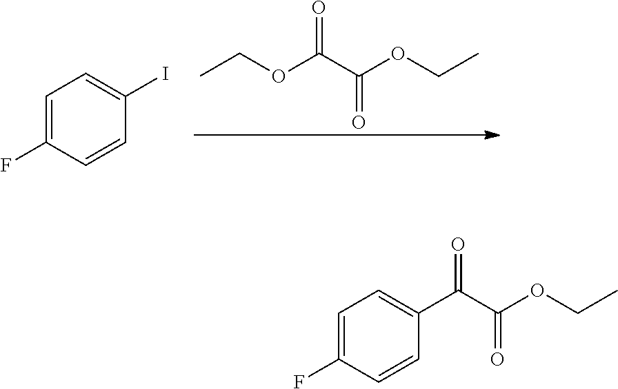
CCOC(C(OCC)=O)=O.C1=C(F)C=CC(I)=C1.C1(C(C(OCC)=O)=O)=CC=C(F)C=C1
